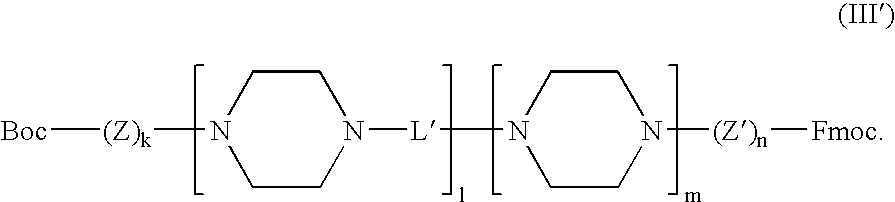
[Boc][(Z)k]N1CCN([L]N2CCN([(Z)n][Fmoc])CC2)CC1
